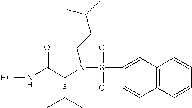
C12=C(C=CC=C1)C=CC(S(N(C(C(NO)=O)C(C)C)CCC(C)C)(=O)=O)=C2
